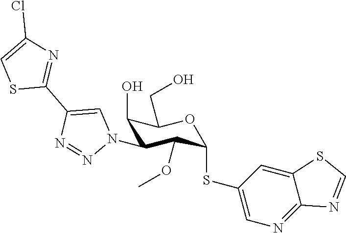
C1(O)C(N2C=C(C3=NC(Cl)=CS3)N=N2)C(OC)C(SC2=CN=C3C(=C2)SC=N3)OC1CO
